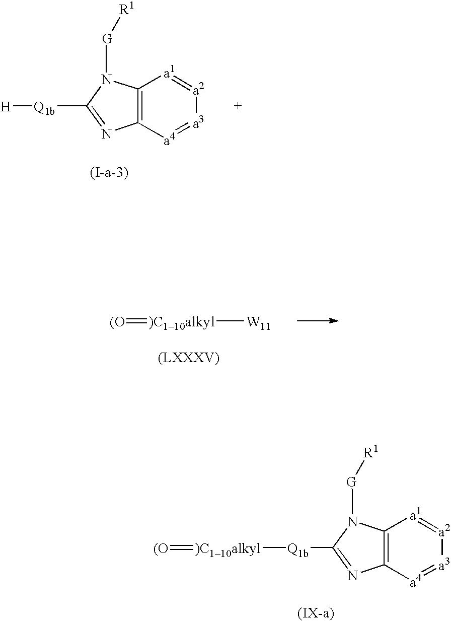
C1([Q1b][)C110alkyl]=[(O])=NC2=C(N1[G][R1])[a1]=[a2][a3]=[a4]2.[(O]=[)C110alkyl][W11].[(LXXXV)].C1([Q1b][H])=NC2=C(N1C)[a1]=[a2][a3]=[a4]2.[G][R1]
